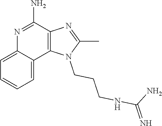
N1=C(N)C2=C(C3=CC=CC=C13)N(CCCNC(N)=N)C(C)=N2
